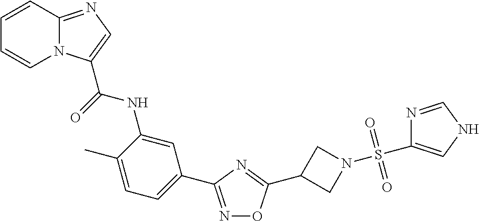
N1=C(C2=CC=C(C)C(NC(=O)C3=CN=C4N3C=CC=C4)=C2)N=C(C2CN(S(=O)(=O)C3=CNC=N3)C2)O1
